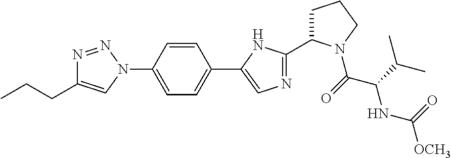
N1(C2=CC=C(C3=CN=C(C4CCCN4C(C(C(C)C)NC(=O)[OCH3])=O)N3)C=C2)N=NC(CCC)=C1
